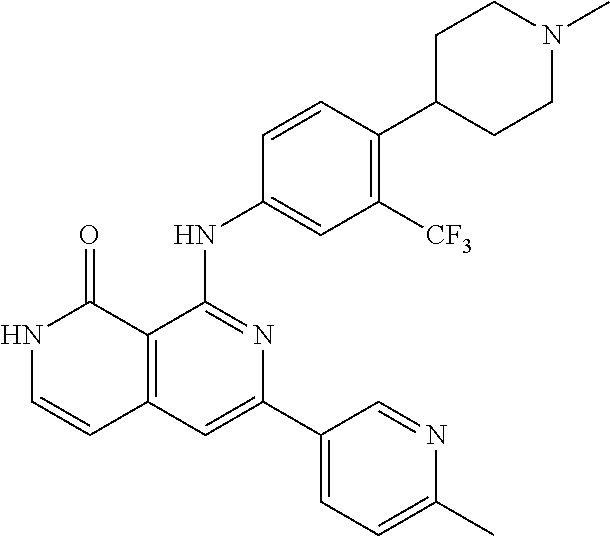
C1=CC(NC2=NC(C3=CC=C(C)N=C3)=CC3=C2C(=O)NC=C3)=CC([CF3])=C1C1CCN(C)CC1
